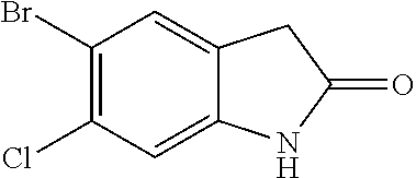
C1(Br)=C(Cl)C=C2C(=C1)CC(=O)N2
